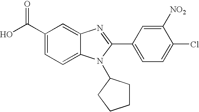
C1(C(O)=O)=CC=C2C(=C1)N=C(C1=CC=C(Cl)C([NO2])=C1)N2C1CCCC1
